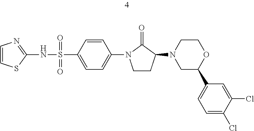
C1=CSC(NS(=O)(=O)C2=CC=C(N3CCC(N4CC(C5=CC=C(Cl)C(Cl)=C5)OCC4)C3=O)C=C2)=N1
